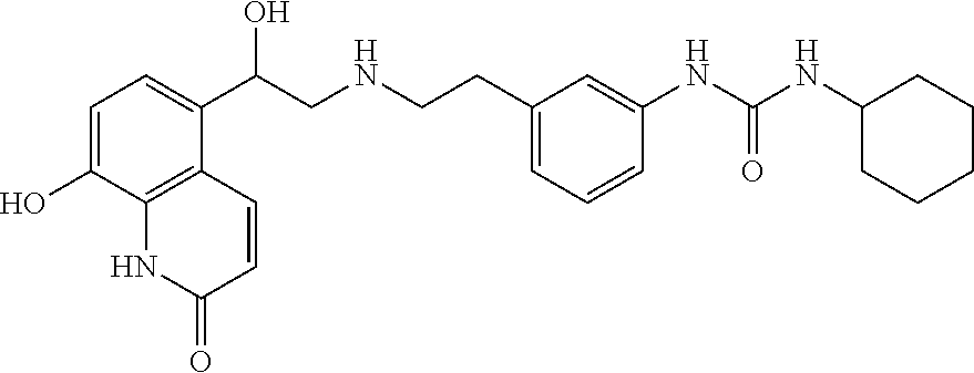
C1=C(O)C2=C(C(C(CNCCC3=CC=CC(NC(NC4CCCCC4)=O)=C3)O)=C1)C=CC(=O)N2
